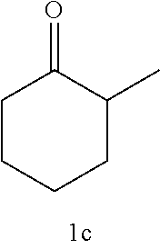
C1CCCC(C)C1=O
